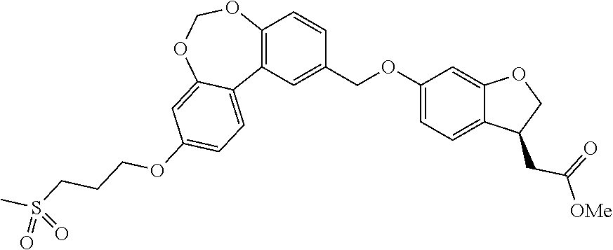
C12=C(C=C(COC3=CC=C4C(=C3)OCC4CC(=O)[OMe])C=C1)C1=CC=C(OCCCS(C)(=O)=O)C=C1OCO2
